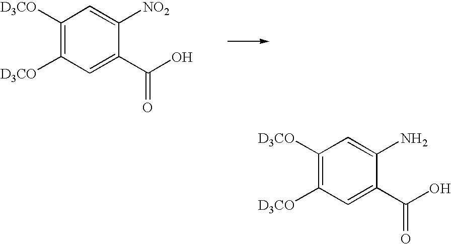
C1([D3CO])=C([D3CO])C=C(C(O)=O)C([NO2])=C1.C1([D3CO])=C([D3CO])C=C(C(O)=O)C(N)=C1
